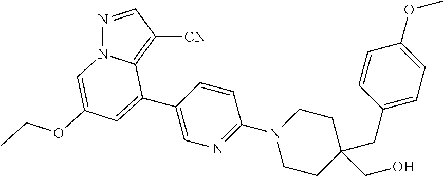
N1=CC([CN])=C2N1C=C(OCC)C=C2C1=CN=C(N2CCC(CC3=CC=C(OC)C=C3)(CO)CC2)C=C1
